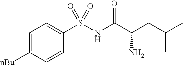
C1=C([nBu])C=CC(S(NC(C(CC(C)C)N)=O)(=O)=O)=C1
